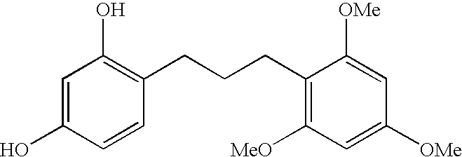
C1=C(O)C=CC(CCCC2=C([MeO])C=C([OMe])C=C2[OMe])=C1O
